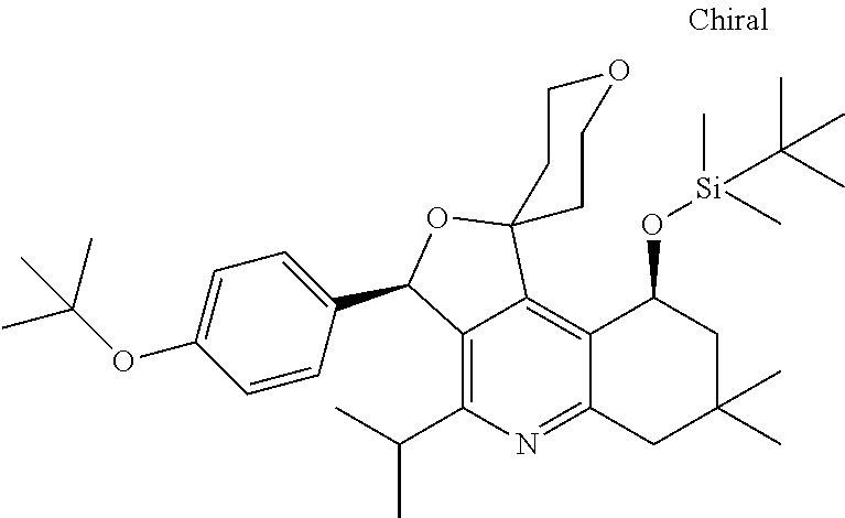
C12=C(C(C)C)N=C3C(=C1C1(OC2C2=CC=C(OC(C)(C)C)C=C2)CCOCC1)C(O[Si](C)(C(C)(C)C)C)CC(C)(C)C3
